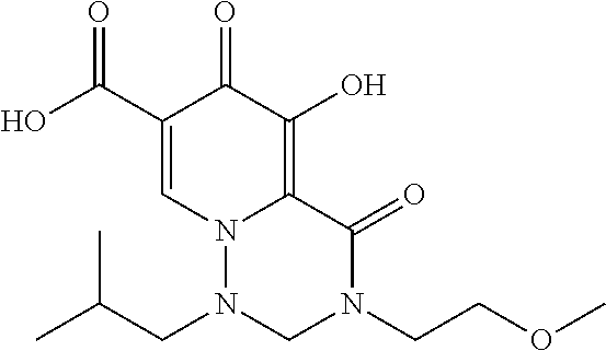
O=C1N(CCOC)CN(CC(C)C)N2C1=C(O)C(=O)C(C(O)=O)=C2
